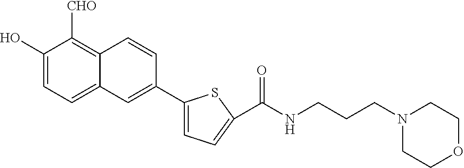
C1(O)=CC=C2C(=C1[CHO])C=CC(C1=CC=C(C(NCCCN3CCOCC3)=O)S1)=C2
